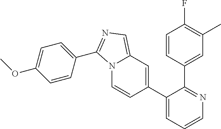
C1(C2=CC3=CN=C(C4=CC=C(OC)C=C4)N3C=C2)=CC=CN=C1C1=CC(C)=C(F)C=C1
